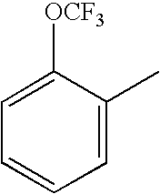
C1=C([OCF3])C(C)=CC=C1
